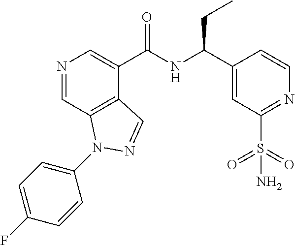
N1=CC2=C(C(C(NC(C3=CC(S(=O)(=O)N)=NC=C3)CC)=O)=C1)C=NN2C1=CC=C(F)C=C1
